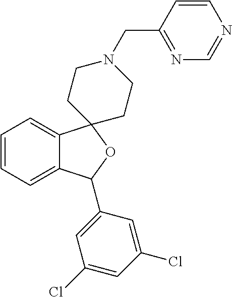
C1=C2C(=CC=C1)C1(OC2C2=CC(Cl)=CC(Cl)=C2)CCN(CC2=NC=NC=C2)CC1
